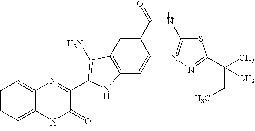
C1=C2C(=CC=C1)N=C(C1=C(N)C3=C(C=CC(C(=O)NC4=NN=C(C(C)(CC)C)S4)=C3)N1)C(=O)N2
